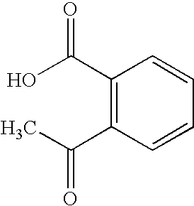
C1(C(O)=O)=C(C(C)=O)C=CC=C1
